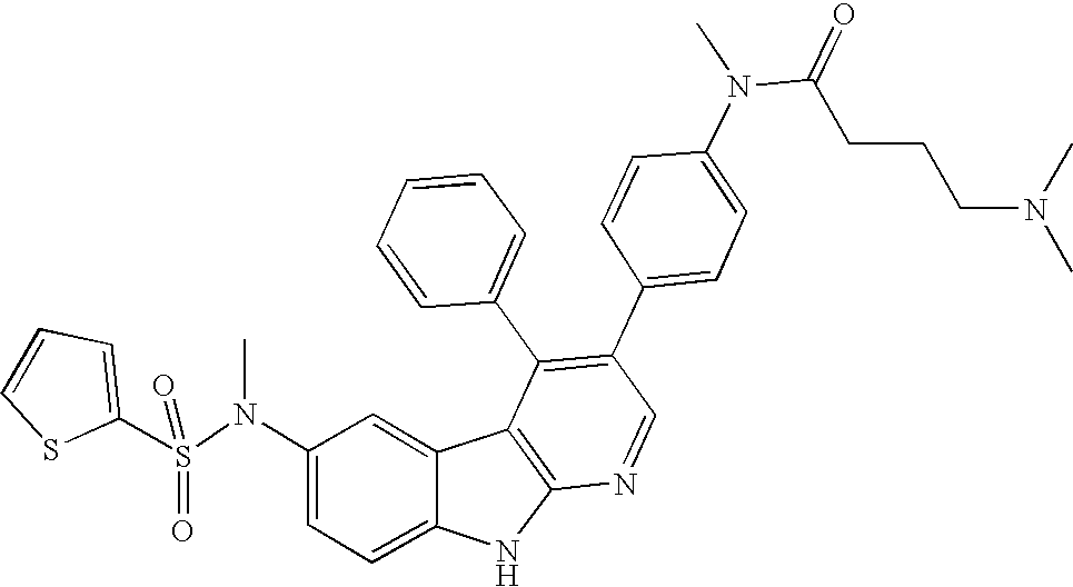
N(C1=CC=C2C(=C1)C1=C(N2)N=CC(C2=CC=C(N(C(=O)CCCN(C)C)C)C=C2)=C1C1=CC=CC=C1)(S(C1=CC=CS1)(=O)=O)C
